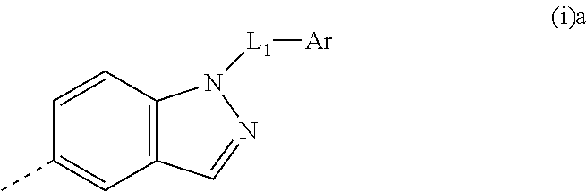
C1(C)=CC2=C(C=C1)N([L1][Ar])N=C2
